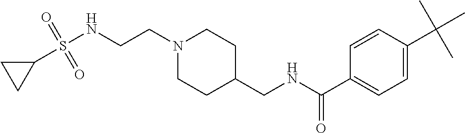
C1(S(NCCN2CCC(CNC(C3=CC=C(C(C)(C)C)C=C3)=O)CC2)(=O)=O)CC1
